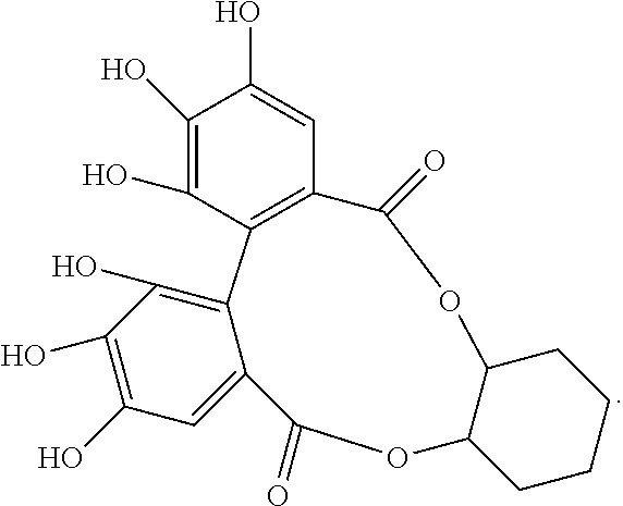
C1(O)=C(O)C2=C(C=C1O)C(=O)OC1C(OC(=O)C3=CC(O)=C(O)C(O)=C23)CCCC1
